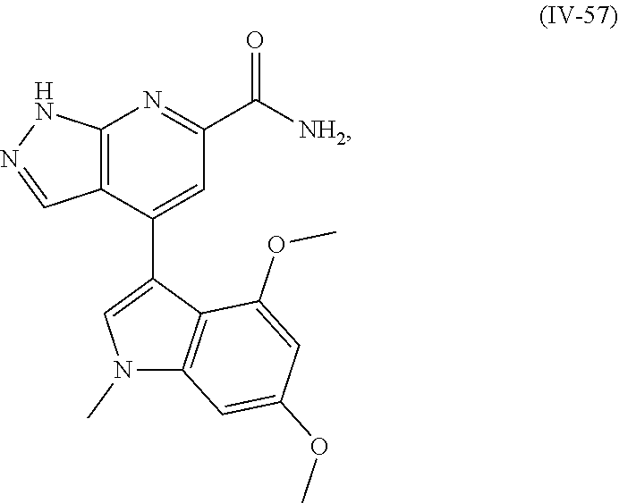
C12=C(C(C3=CN(C)C4=C3C(OC)=CC(OC)=C4)=CC(C([NH2])=O)=N1)C=NN2
